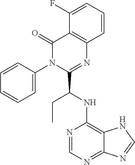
C1(F)=CC=CC2=C1C(=O)N(C1=CC=CC=C1)C(C(CC)NC1=C3C(=NC=N1)N=CN3)=N2
